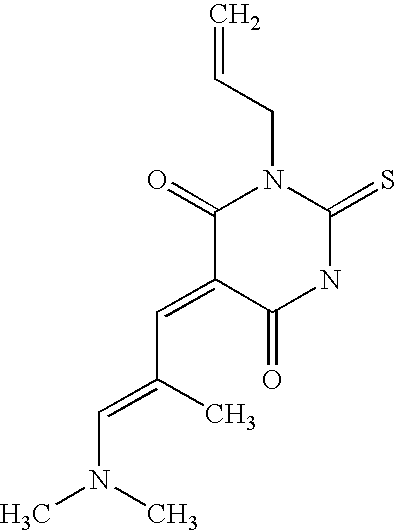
O=C1C(=CC(=CN(C)C)C)C(=O)NC(=S)N1CC=C
